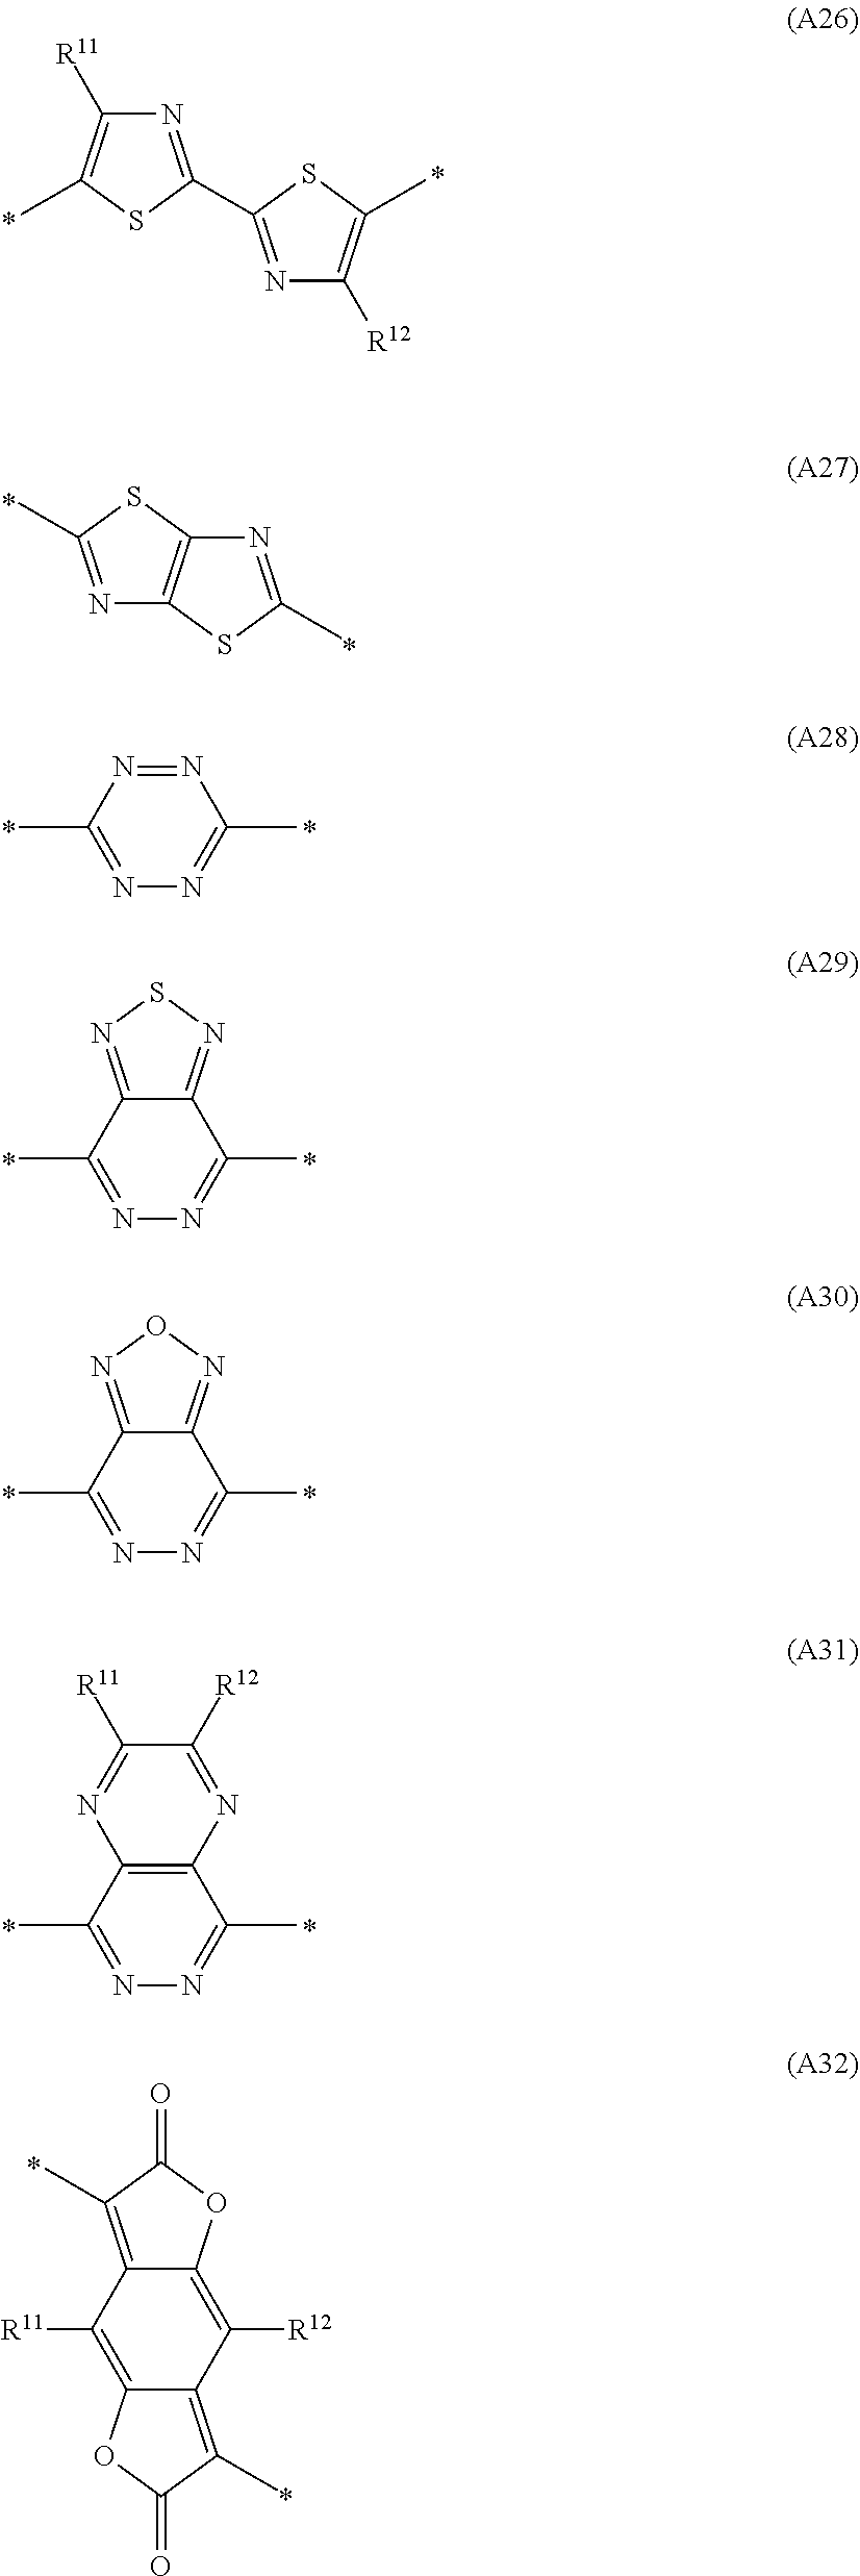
C1([R11])=C(C)SC(C2=NC([R12])=C(C)S2)=N1.C1(C)=NN=C(C)N=N1.C1(C)=NN=C(C)C2=NSN=C12.C1(C)=NN=C(C)C2=NON=C12.C1(C)=NN=C(C)C2=C1N=C([R11])C([R12])=N2.N1=C(C)SC2=C1SC(C)=N2.C12=C(C)C(=O)OC1=C([R12])C1=C(C)C(=O)OC1=C2[R11]
